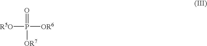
[R5O]P([OR6])(=O)[OR7]
